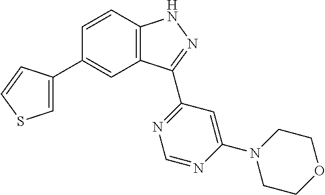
C1=CC2=C(C=C1C1=CSC=C1)C(C1=NC=NC(N3CCOCC3)=C1)=NN2
